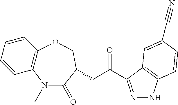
N1=C(C(CC2C(=O)N(C)C3=C(C=CC=C3)OC2)=O)C2=C(N1)C=CC(C#N)=C2
